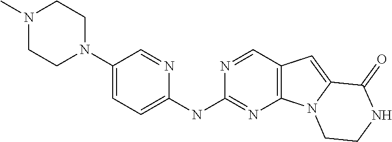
N1(C)CCN(C2=CC=C(NC3=NC4=C(C=N3)C=C3N4CCNC3=O)N=C2)CC1
